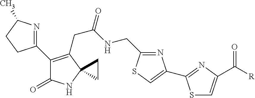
N1=C(C2=C(CC(NCC3=NC(C4=NC(C([R])=O)=CS4)=CS3)=O)C3(NC2=O)CC3)CCC1C
